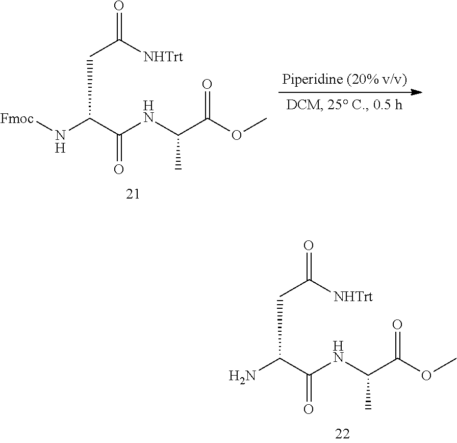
NC(C(NC(C(OC)=O)C)=O)CC(=O)[NHTrt].[Fmoc]NC(C(NC(C(OC)=O)C)=O)CC(=O)[NHTrt]
